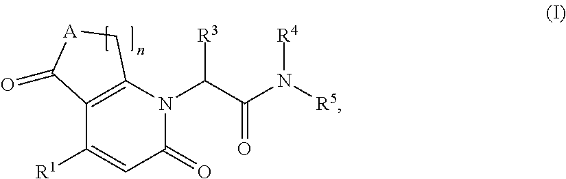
C12=C(N(C(C(N([R5])[R4])=O)[R3])C(=O)C=C1[R1])C[A]C2=O
